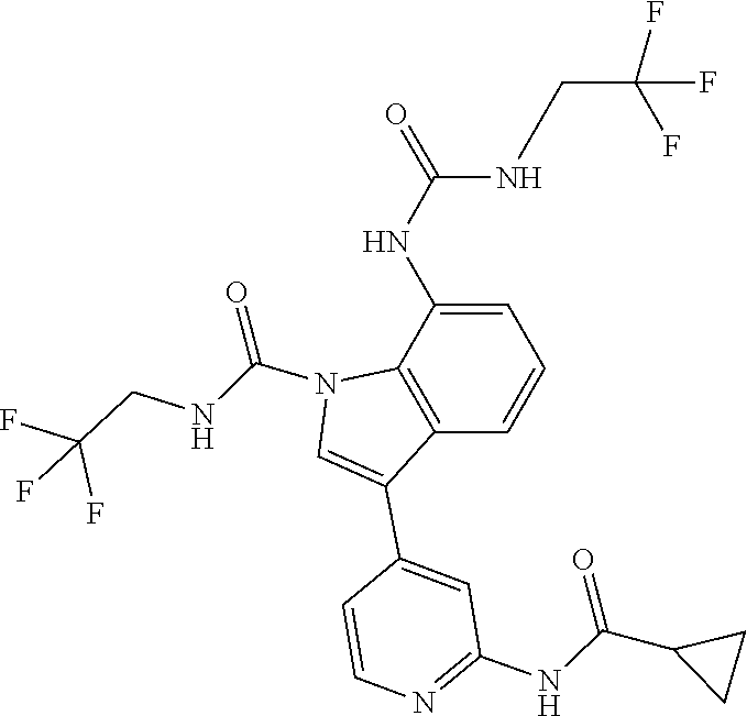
N(C(C1CC1)=O)C1=NC=CC(C2=CN(C(NCC(F)(F)F)=O)C3=C2C=CC=C3NC(=O)NCC(F)(F)F)=C1
